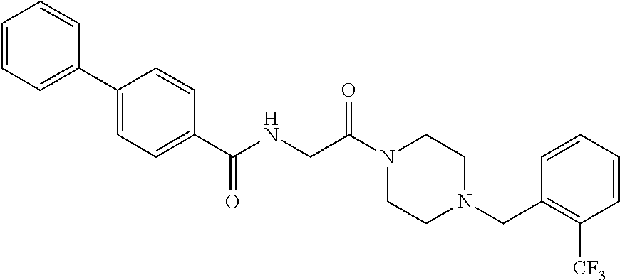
C1=CC=C(C2=CC=C(C(NCC(=O)N3CCN(CC4=C([CF3])C=CC=C4)CC3)=O)C=C2)C=C1
